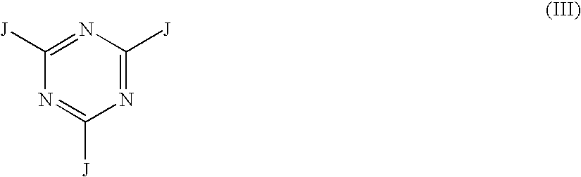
N1=C([J])N=C([J])N=C1[J]
